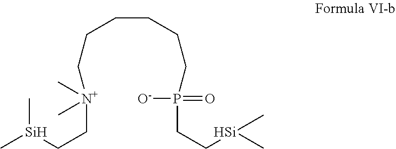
C[Si](CC[N+](CCCCCCP(CC[Si](C)C)(=O)[O-])(C)C)C
